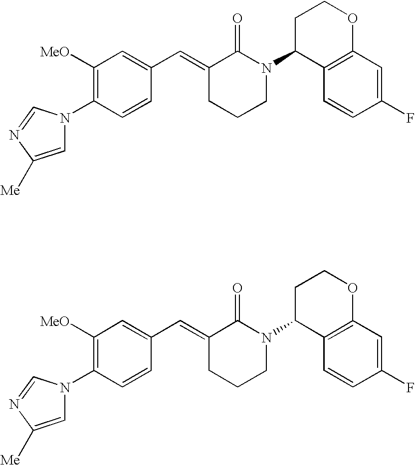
C1=CC(N2C=C([Me])N=C2)=C([OMe])C=C1C=C1CCCN(C2C3=C(OCC2)C=C(F)C=C3)C1=O.C1=CC(N2C=C([Me])N=C2)=C([OMe])C=C1C=C1CCCN(C2C3=C(OCC2)C=C(F)C=C3)C1=O
